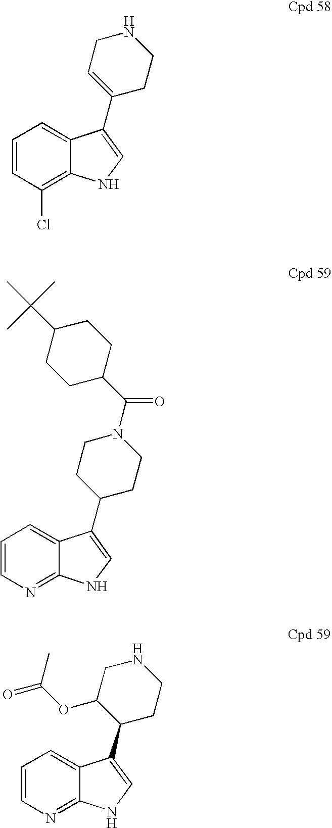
C1=CC(Cl)=C2C(=C1)C(C1=CCNCC1)=CN2.C1=CN=C2C(=C1)C(C1CCN(C(C3CCC(C(C)(C)C)CC3)=O)CC1)=CN2.C1=CN=C2C(=C1)C(C1CCNCC1OC(=O)C)=CN2
